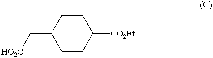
C1CC([CO2Et])CCC1C[HO2C]
